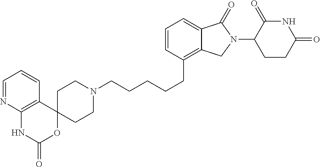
C1N(CCCCCC2=C3C(=CC=C2)C(=O)N(C2C(=O)NC(=O)CC2)C3)CCC2(C1)OC(=O)NC1=C2C=CC=N1
